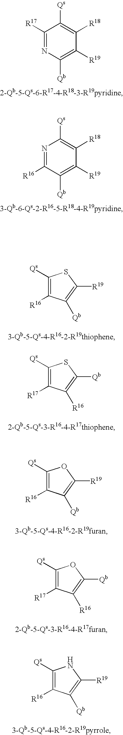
C1([R17])=NC([Qb])=C([R19])C([R18])=C1[Qs].C1([Qs])=C([R16])C([Qb])=C([R19])S1.C1([Qs])=C([R17])C([R16])=C([Qb])S1.C1([Qs])=C([R16])C([Qb])=C([R19])O1.C1([Qs])=C([R17])C([R16])=C([Qb])O1.C1([Qs])=C([R16])C([Qb])=C([R19])N1.N1=C([R16])C([Qb])=C([R19])C([R18])=C1[Qs]
